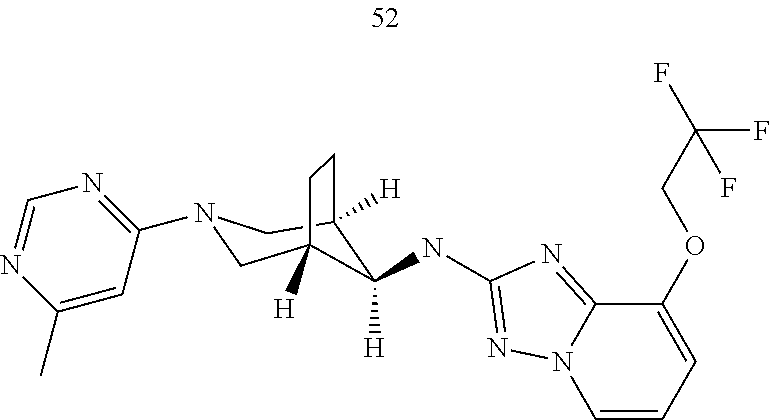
C12=NC(NC3([H])C4([H])CN(C5=NC=NC(C)=C5)CC3([H])CC4)=NN1C=CC=C2OCC(F)(F)F
